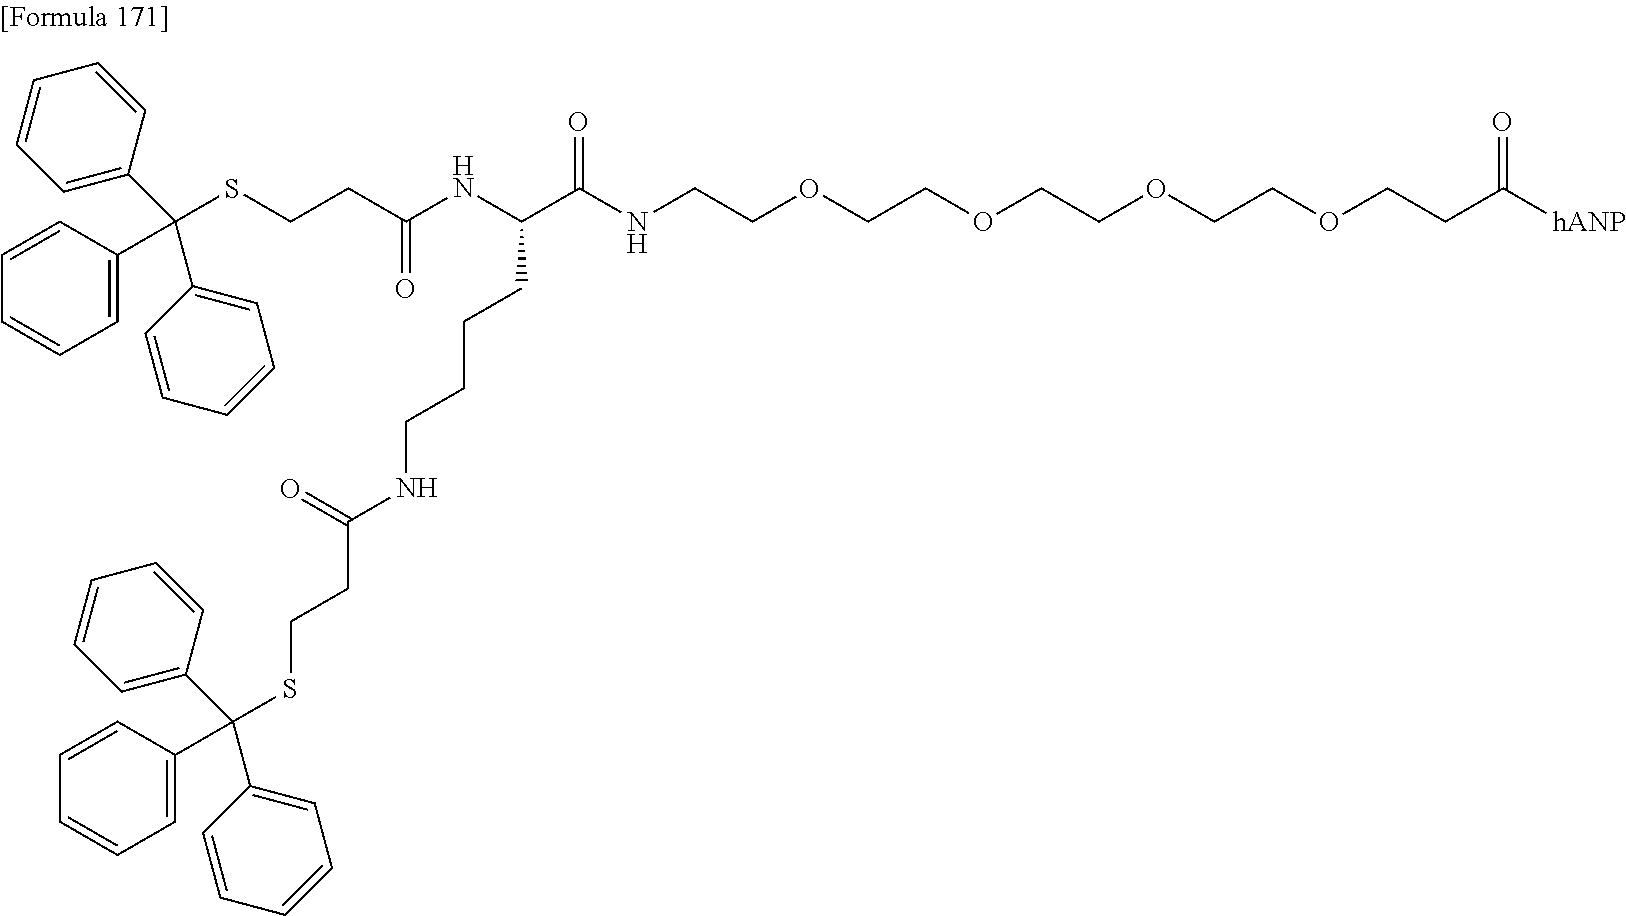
C(C(NC(C(NCCOCCOCCOCCOCCC([hANP])=O)=O)CCCCNC(CCSC(C1=CC=CC=C1)(C1=CC=CC=C1)C1=CC=CC=C1)=O)=O)CSC(C1=CC=CC=C1)(C1=CC=CC=C1)C1=CC=CC=C1
